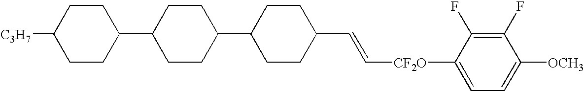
C1CC(C2CCC(C3CCC(C=C[CF2O]C4=CC=C([OCH3])C(F)=C4F)CC3)CC2)CCC1[C3H7]
